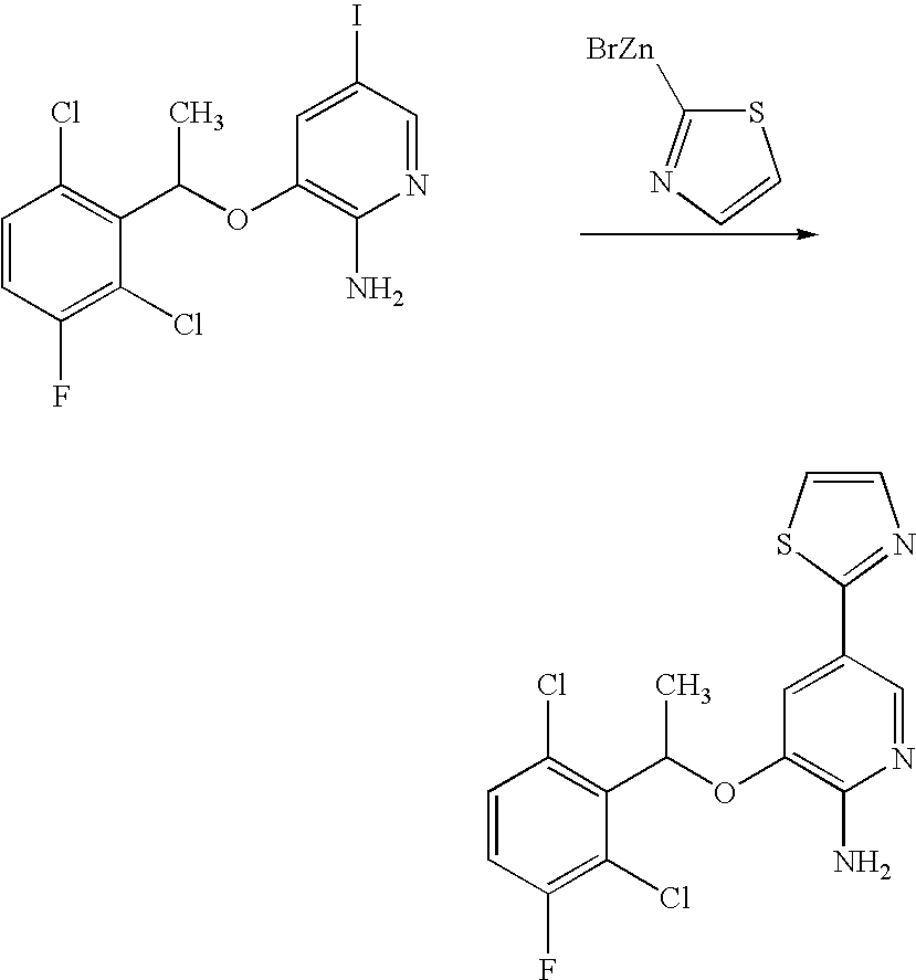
C1=CC(F)=C(Cl)C(C(OC2=C(N)N=CC(I)=C2)C)=C1Cl.S1C([BrZn])=NC=C1.C1=CC(F)=C(Cl)C(C(OC2=C(N)N=CC(C3=NC=CS3)=C2)C)=C1Cl
